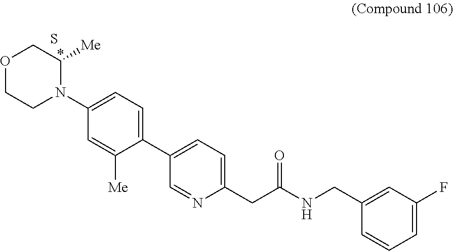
C1(C2=CC=C(CC(NCC3=CC(F)=CC=C3)=O)N=C2)=CC=C(N2C([Me])COCC2)C=C1[Me].S
